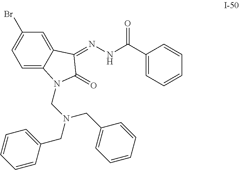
C1(=O)C(=NNC(C2=CC=CC=C2)=O)C2=CC(Br)=CC=C2N1CN(CC1=CC=CC=C1)CC1=CC=CC=C1
